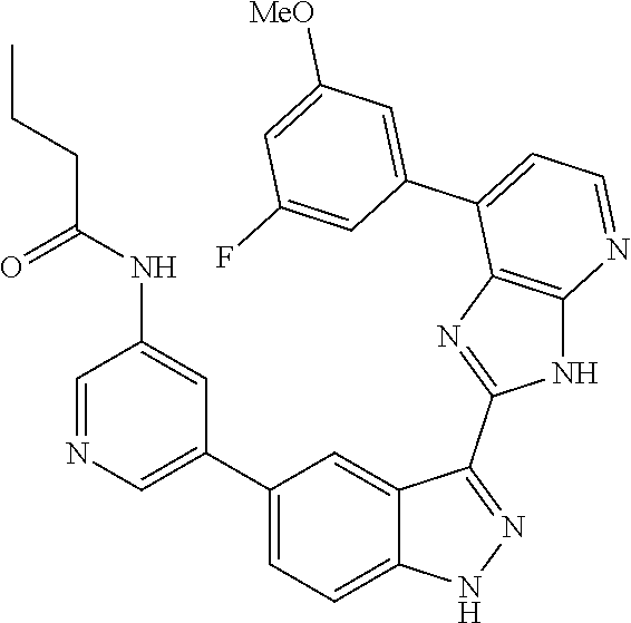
C1=NC=C(C2=CC=C3C(=C2)C(C2=NC4=C(N2)N=CC=C4C2=CC([MeO])=CC(F)=C2)=NN3)C=C1NC(CCC)=O
